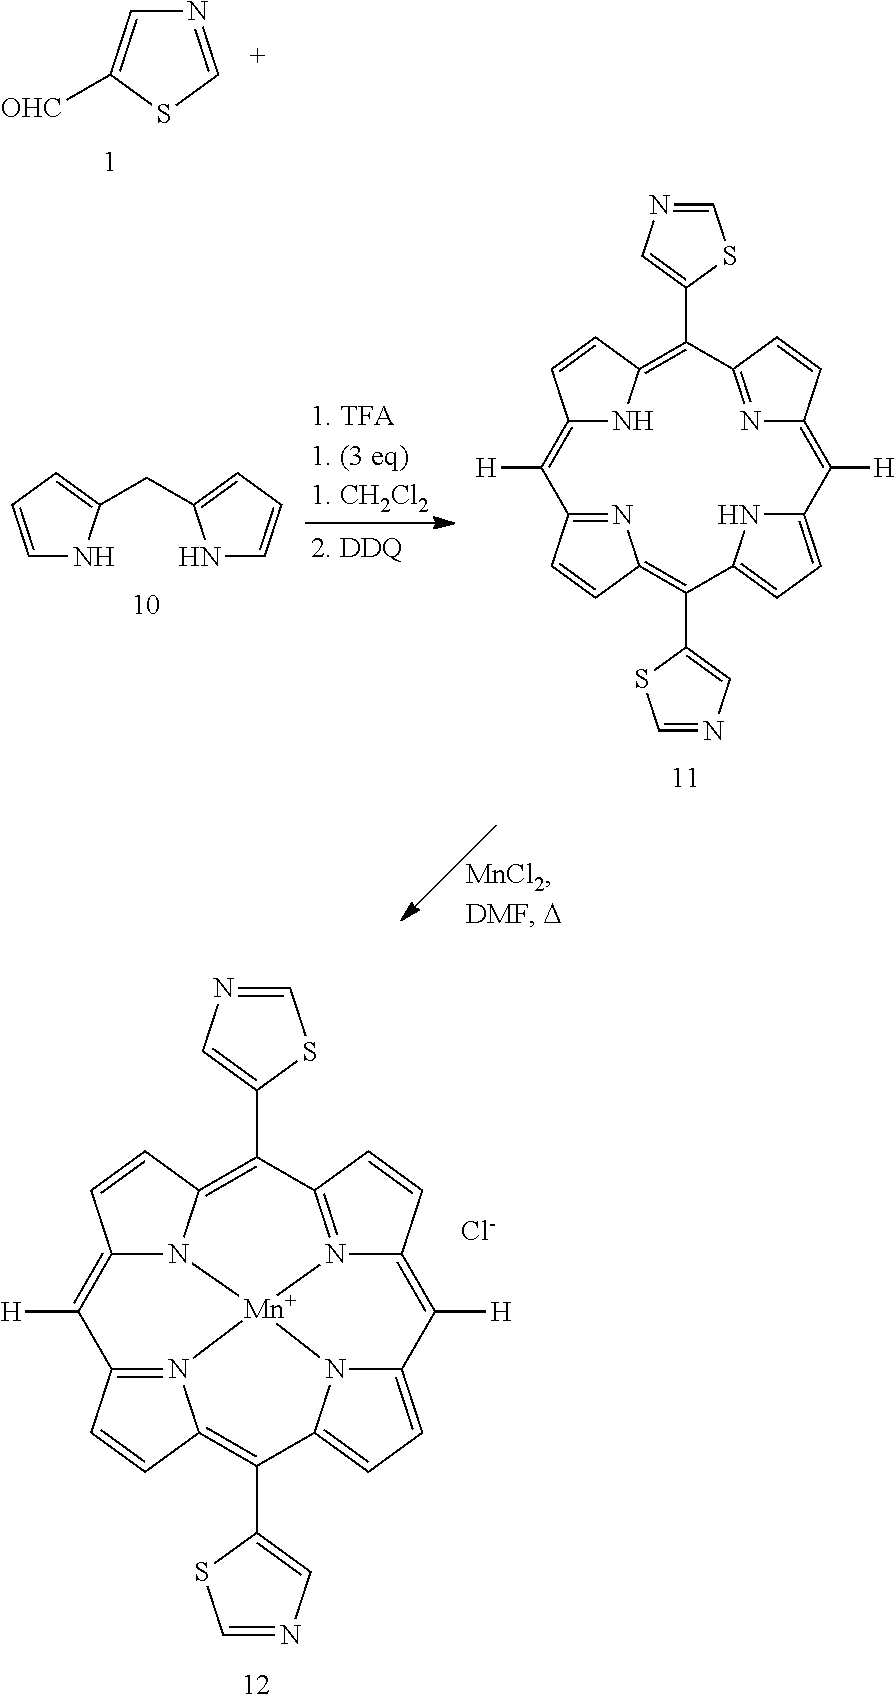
N1=CSC([OHC])=C1.C1=CC=C(CC2=CC=CN2)N1.C12=C([H])C3=NC(=C(C4=CN=CS4)C4=CC=C(N4)C([H])=C4N=C(C(C5=CN=CS5)=C(N1)C=C2)C=C4)C=C3.C12=C([H])C3=N4C(=C(C5=CN=CS5)C5=CC=C6N5[Mn]45N1C(=C(C1=CN=CS1)C1=N5C(=C6[H])C=C1)C=C2)C=C3.[Cl-]
